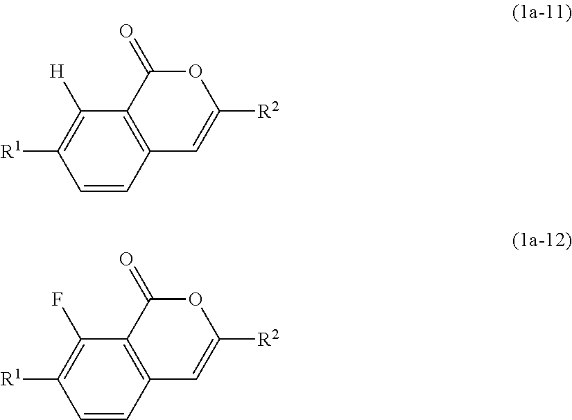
C12=C(C([H])=C([R1])C=C1)C(=O)OC([R2])=C2.C12=C(C(F)=C([R1])C=C1)C(=O)OC([R2])=C2
